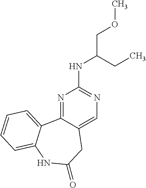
N1=C2C(=CN=C1NC(COC)CC)CC(=O)NC1=CC=CC=C21
